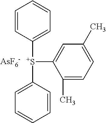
C1=C([S+](C2=CC=CC=C2)C2=CC(C)=CC=C2C)C=CC=C1.[AsF6-]
